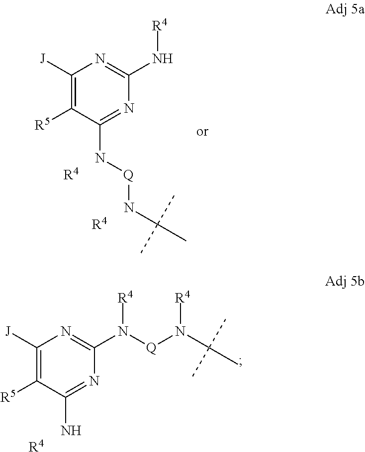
C1([J])=C([R5])C(N[Q]NC(C)(C)C)=NC(N[R4])=N1.[R4].[R4].C1([J])=C([R5])C(N)=NC(N([R4])[Q]N(C(C)(C)C)[R4])=N1.[R4]
